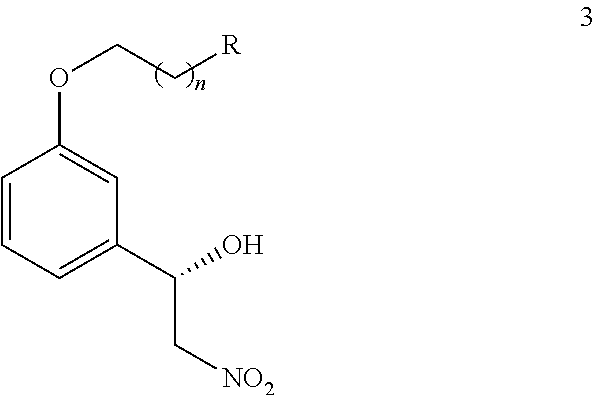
C1=CC=C(C(O)C[NO2])C=C1OCC[R]
